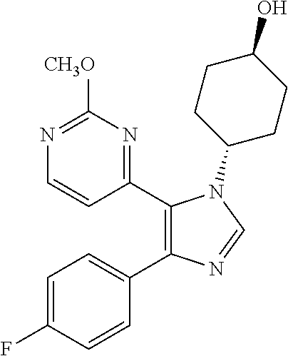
C1(C2=C(C3=CC=C(F)C=C3)N=CN2C2CCC(O)CC2)=NC([CH3O])=NC=C1
